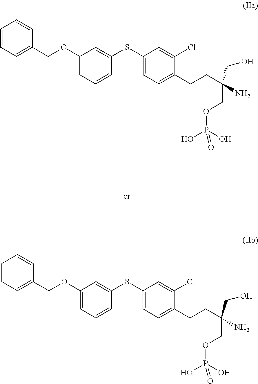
C1=CC=C(COC2=CC=CC(SC3=CC=C(CCC(COP(O)(O)=O)(N)CO)C(Cl)=C3)=C2)C=C1.C1=CC=C(COC2=CC=CC(SC3=CC=C(CCC(COP(O)(O)=O)(N)CO)C(Cl)=C3)=C2)C=C1
